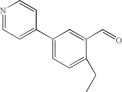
O=CC1=CC(C2=CC=NC=C2)=CC=C1CC
